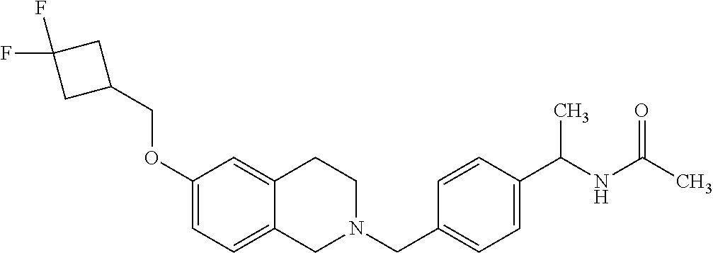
C1(OCC2CC(F)(F)C2)=CC=C2C(=C1)CCN(CC1=CC=C(C(NC(C)=O)C)C=C1)C2
